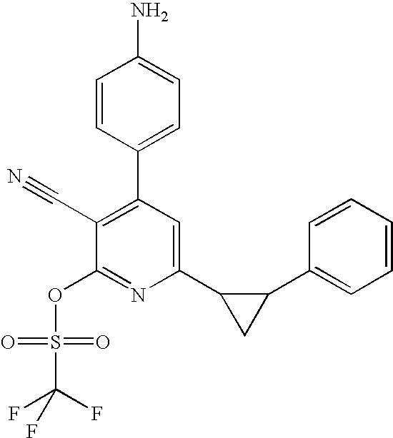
C1=CC(C2=C(C#N)C(OS(C(F)(F)F)(=O)=O)=NC(C3CC3C3=CC=CC=C3)=C2)=CC=C1N
